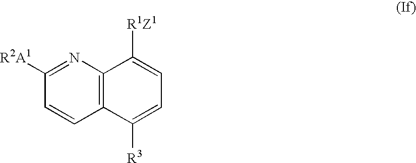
C1=CC2=C(N=C1[R2A1])C([R1Z1])=CC=C2[R3]
